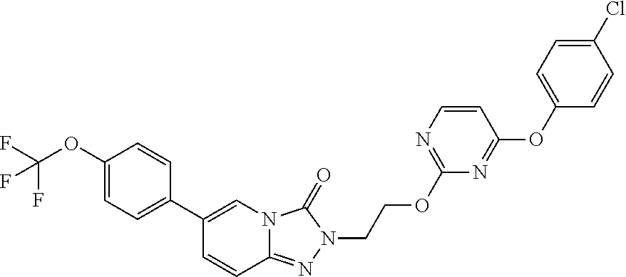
C1(OC(F)(F)F)=CC=C(C2=CN3C(=NN(CCOC4=NC=CC(OC5=CC=C(Cl)C=C5)=N4)C3=O)C=C2)C=C1
